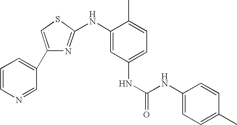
C1(NC(=O)NC2=CC=C(C)C(NC3=NC(C4=CC=CN=C4)=CS3)=C2)=CC=C(C)C=C1
